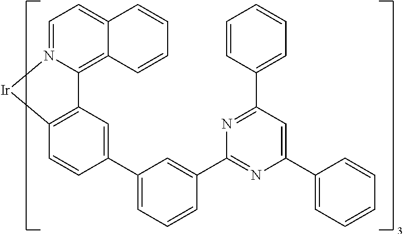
C12=C3C(=CC=N1[Ir]C1=C2C=C(C2=CC=CC(C4=NC(C5=CC=CC=C5)=CC(C5=CC=CC=C5)=N4)=C2)C=C1)C=CC=C3
